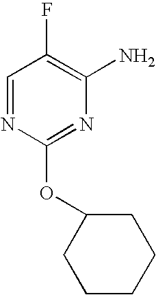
C1=NC(OC2CCCCC2)=NC(N)=C1F
